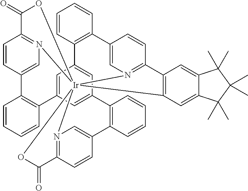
N12=C3C=CC(=C1)C1=C(C=CC=C1)C1=CC4=CC(=C1)C1=C(C=CC=C1)C1=CN5=C(C=C1)C1=C([Ir]256(N2=C(C=CC(=C2)C2=C4C=CC=C2)C(=O)O6)OC3=O)C=C2C(=C1)C(C)(C)C(C)(C)C2(C)C
